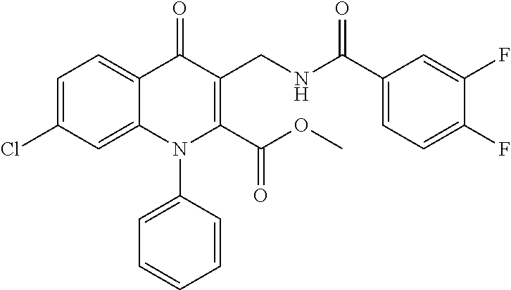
C1=C(Cl)C=C2C(=C1)C(=O)C(CNC(C1=CC=C(F)C(F)=C1)=O)=C(C(OC)=O)N2C1=CC=CC=C1
